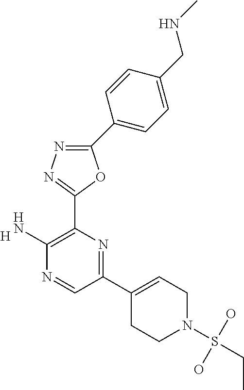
C1(C2=CCN(S(CC)(O)O)CC2)=NC(C2=NN=C(C3=CC=C(CNC)C=C3)O2)=C(N)N=C1.[H]
